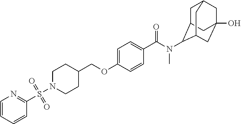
C1=CC=CC(S(N2CCC(COC3=CC=C(C(N(C)C4C5CC6CC(O)(CC4C6)C5)=O)C=C3)CC2)(=O)=O)=N1
